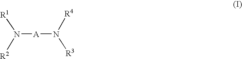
N([A]N([R3])[R4])([R2])[R1]
